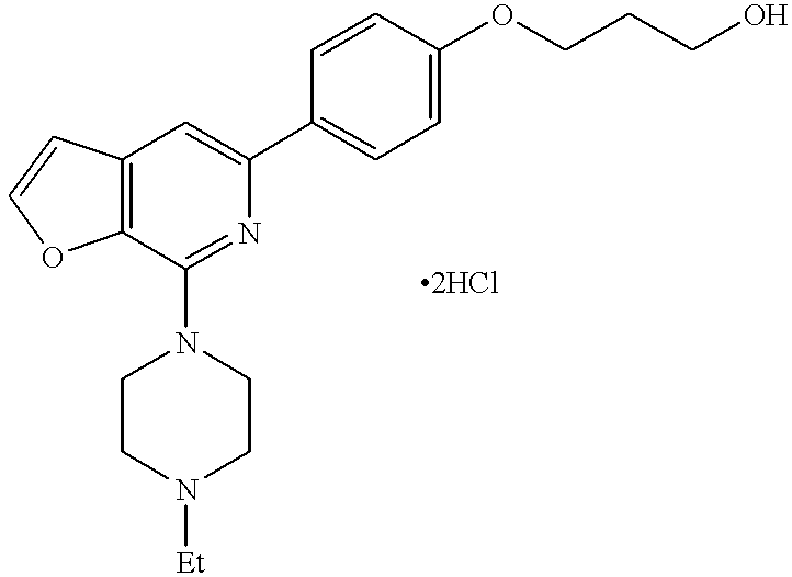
C12=C(C(N3CCN([Et])CC3)=NC(C3=CC=C(OCCCO)C=C3)=C1)OC=C2
